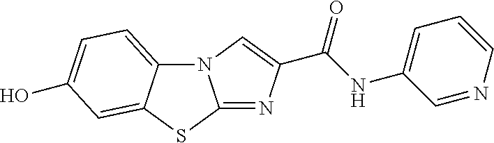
N12C3=CC=C(O)C=C3SC1=NC(C(NC1=CC=CN=C1)=O)=C2
